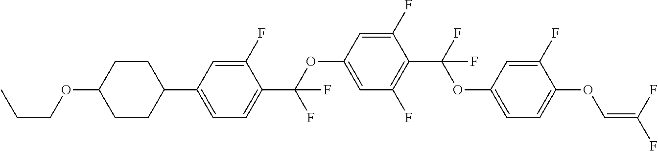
C1CC(C2=CC=C(C(OC3=CC(F)=C(C(F)(OC4=CC=C(OC=C(F)F)C(F)=C4)F)C(F)=C3)(F)F)C(F)=C2)CCC1OCCC
